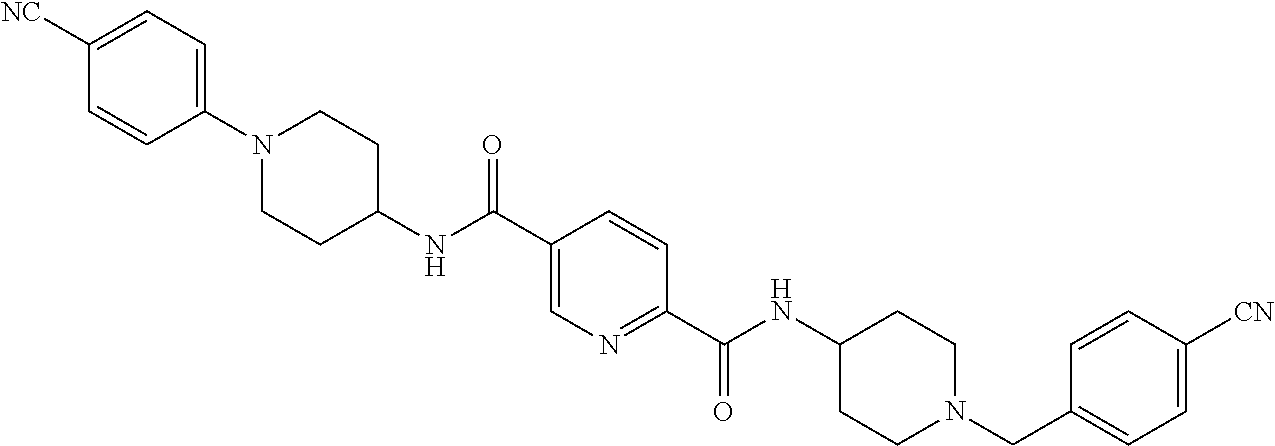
C(C1=CN=C(C(NC2CCN(CC3=CC=C([CN])C=C3)CC2)=O)C=C1)(=O)NC1CCN(C2=CC=C([NC])C=C2)CC1
